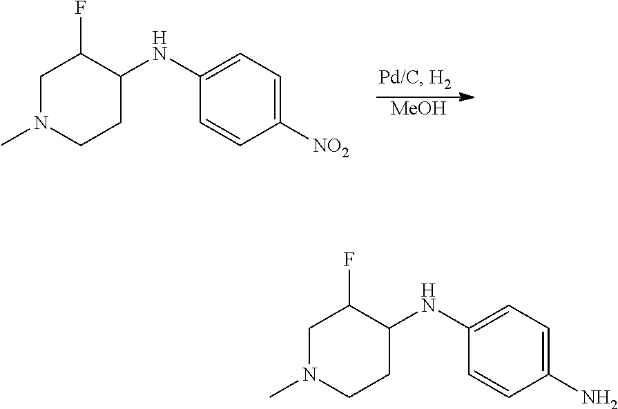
C1N(C)CCC(NC2=CC=C([NO2])C=C2)C1F.[MeOH].C1N(C)CCC(NC2=CC=C(N)C=C2)C1F
